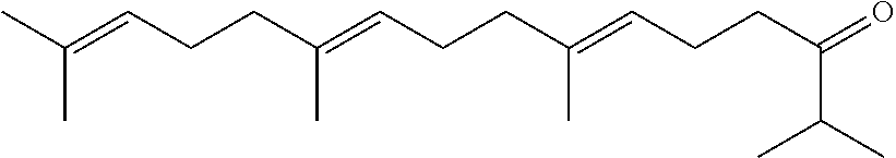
CC(=CCCC(=CCCC(=CCCC(=O)C(C)C)C)C)C
